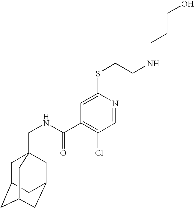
C1C2CC3CC(CC1(CNC(C1=C(Cl)C=NC(SCCNCCCO)=C1)=O)C3)C2
